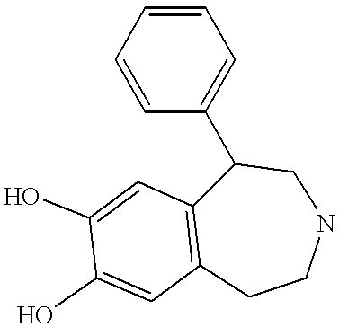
C1=CC=CC(C2CNCCC3=C2C=C(O)C(O)=C3)=C1
